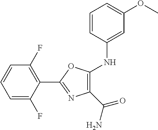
C1(C2=NC(C(=O)N)=C(NC3=CC(OC)=CC=C3)O2)=C(F)C=CC=C1F
